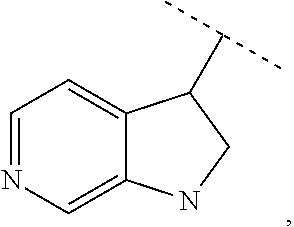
C1=NC=C2C(=C1)C(C(C)C)CN2
